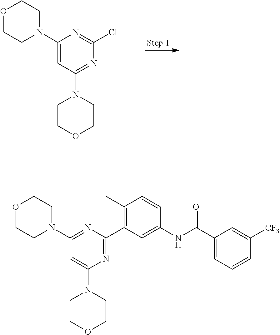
C1(N2CCOCC2)=CC(N2CCOCC2)=NC(Cl)=N1.C1(N2CCOCC2)=NC(C2=C(C)C=CC(NC(C3=CC=CC([CF3])=C3)=O)=C2)=NC(N2CCOCC2)=C1
